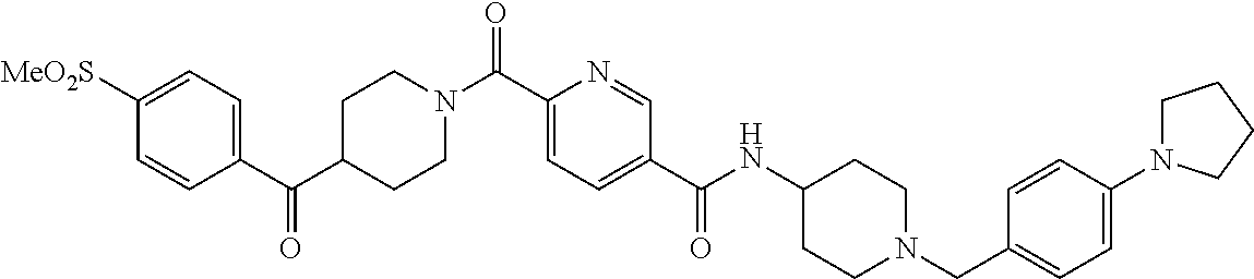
C1=CC(C(C2CCN(C(C3=CC=C(C(NC4CCN(CC5=CC=C(N6CCCC6)C=C5)CC4)=O)C=N3)=O)CC2)=O)=CC=C1[MeO2S]
